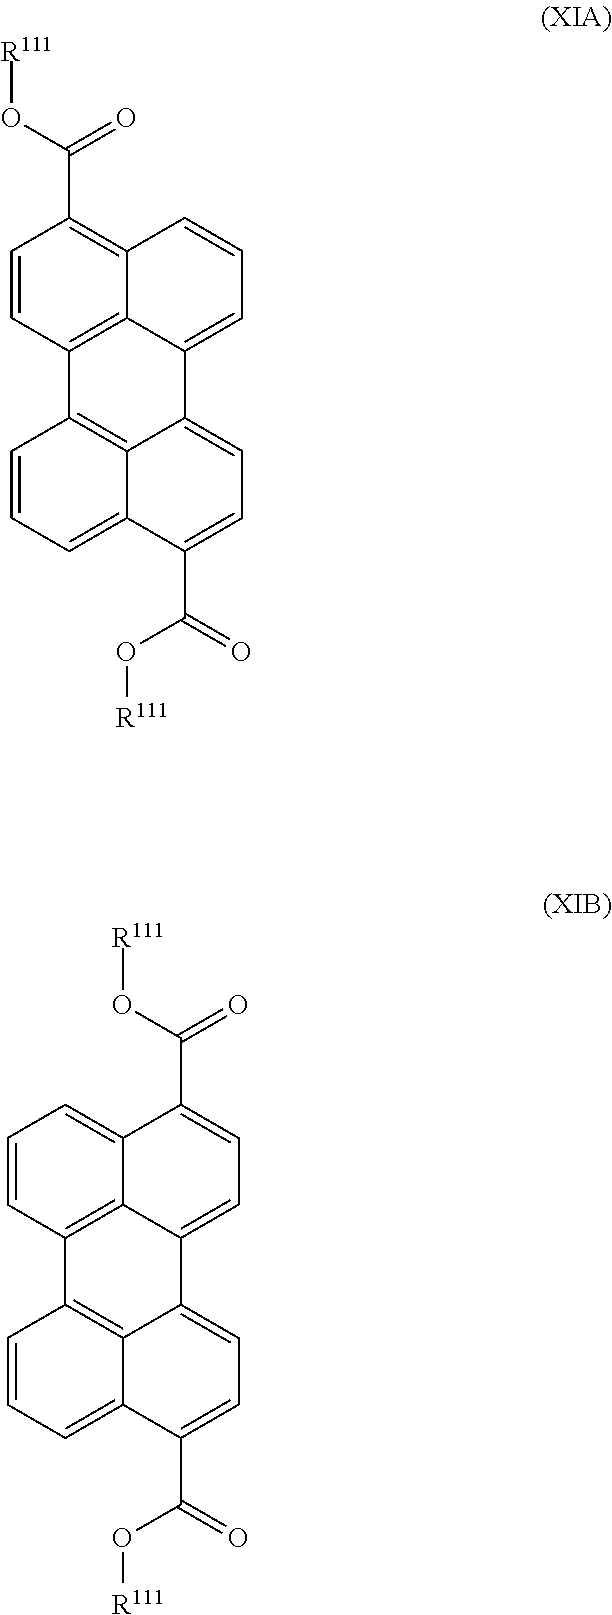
C1=CC2=C3C(=C1C(O[R111])=O)C=CC=C3C1=CC=C(C(=O)O[R111])C3=CC=CC2=C13.C1=CC2=C3C(=C1)C(C(O[R111])=O)=CC=C3C1=CC=C(C(O[R111])=O)C3=CC=CC2=C13
